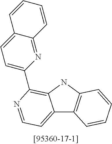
C12=CC=NC(C3=CC=C4C(=N3)C=CC=C4)=C1NC1=C2C=CC=C1
